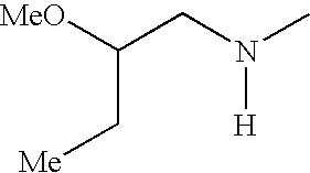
[MeO]C(CN(C)[H])C[Me]
